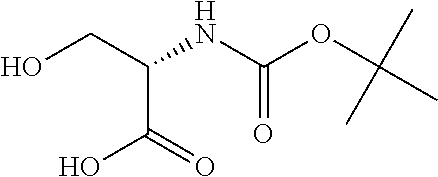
N(C(=O)OC(C)(C)C)C(C(O)=O)CO
